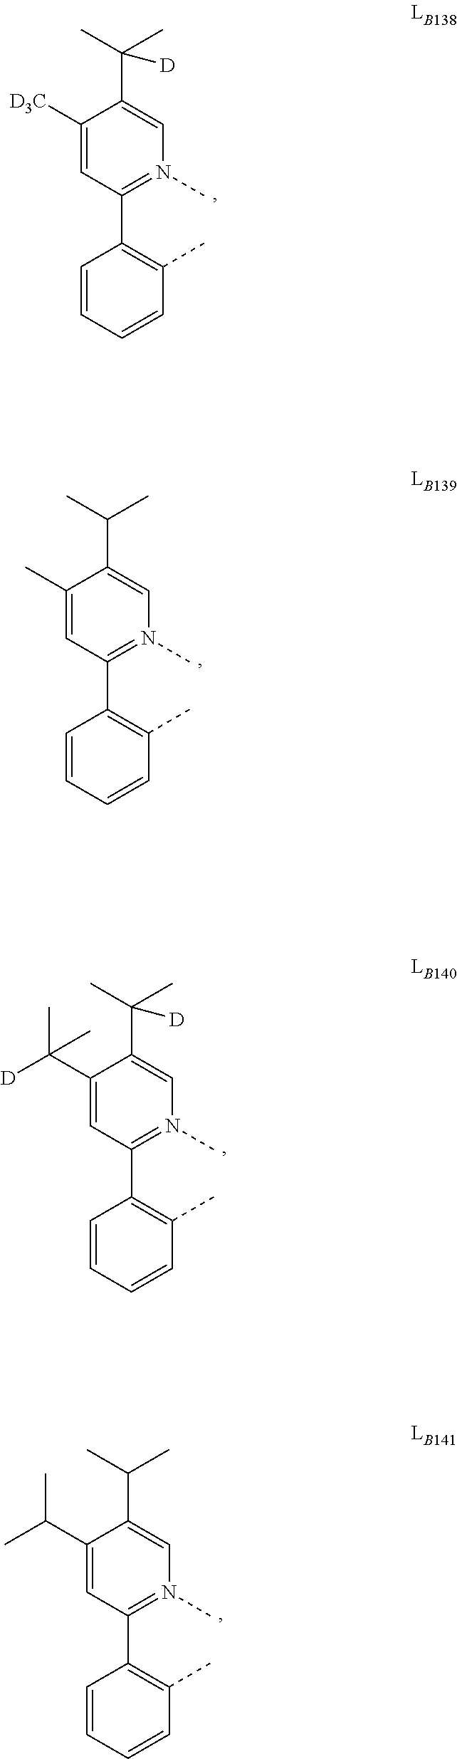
C1(C([D])(C)C)=CC(C2=C(C)C=CC=C2)=N(C)C=C1C(C)(C)[D].C1(C(C)C)=CC(C2=C(C)C=CC=C2)=N(C)C=C1C(C)C.C1([D3C])=CC(C2=C(C)C=CC=C2)=N(C)C=C1C(C)(C)[D].C1(C)=CC(C2=C(C)C=CC=C2)=N(C)C=C1C(C)C
